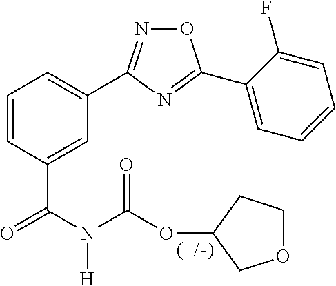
C1=C(C(N(C(=O)OC2COCC2)[H])=O)C=CC=C1C1=NOC(C2=CC=CC=C2F)=N1
